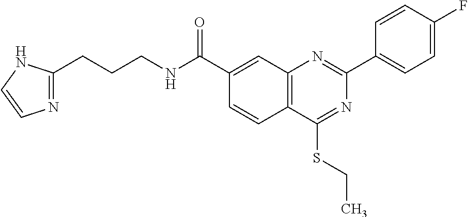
C1(C(NCCCC2=NC=CN2)=O)=CC2=C(C=C1)C(SCC)=NC(C1=CC=C(F)C=C1)=N2
